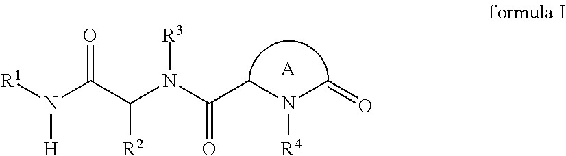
[R1]N(C(C(N(C(CN(C=O)[R4])=O)[R3])[R2])=O)[H].[A]
